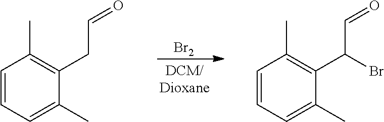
[Br2].C1=CC=C(C)C(C(C=O)Br)=C1C.C1=CC=C(C)C(CC=O)=C1C
